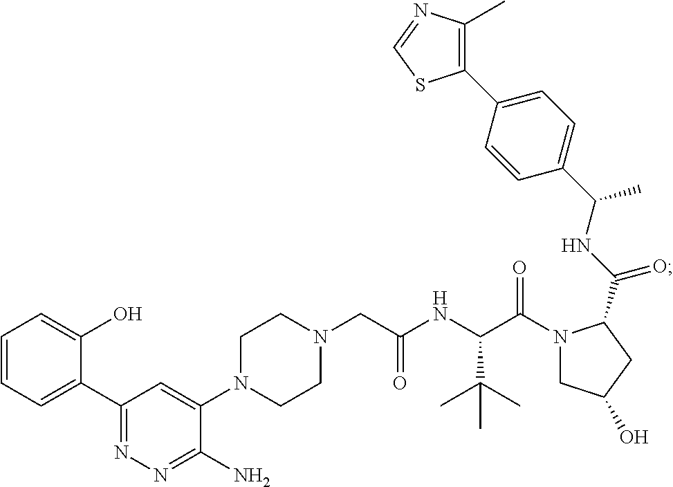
C1(C2=CC=CC=C2O)=NN=C(N)C(N2CCN(CC(NC(C(N3CC(O)CC3C(NC(C3=CC=C(C4=C(C)N=CS4)C=C3)C)=O)=O)C(C)(C)C)=O)CC2)=C1
